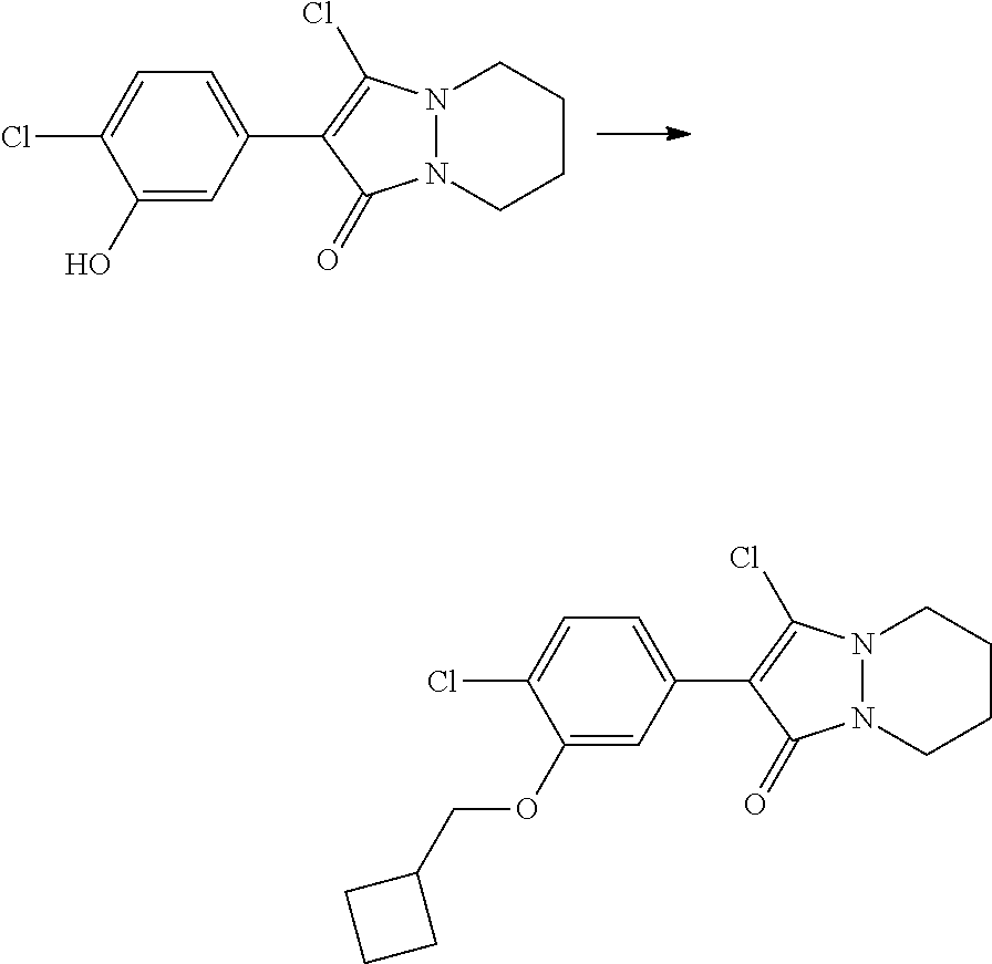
N12N(CCCC1)C(=O)C(C1=CC=C(Cl)C(O)=C1)=C2Cl.N12N(CCCC1)C(=O)C(C1=CC=C(Cl)C(OCC3CCC3)=C1)=C2Cl
